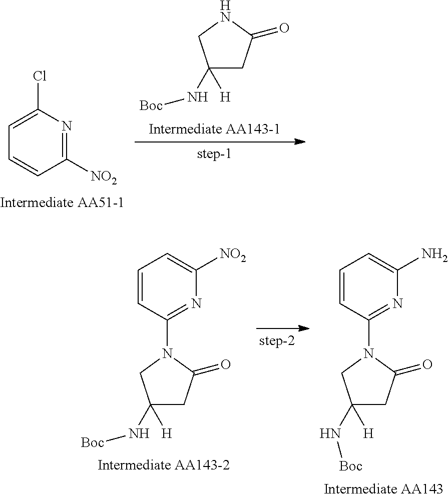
C1([NO2])=NC(Cl)=CC=C1.[Boc]NC1([H])CC(=O)NC1.[Boc]NC1([H])CC(=O)N(C2=NC([NO2])=CC=C2)C1.[Boc]NC1([H])CC(=O)N(C2=NC(N)=CC=C2)C1
